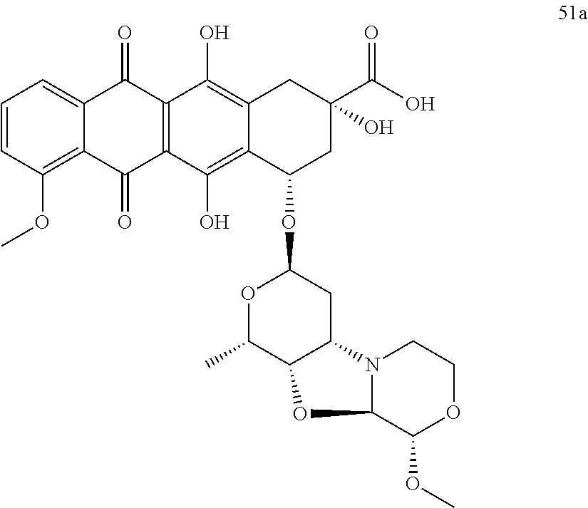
C12=C(OC)C=CC=C1C(=O)C1=C(C2=O)C(O)=C2C(=C1O)CC(C(O)=O)(O)CC2OC1OC(C)C2C(C1)N1C(O2)C(OC)OCC1
